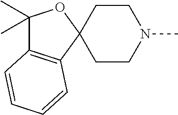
C12(CCN(C)CC1)OC(C)(C)C1=C2C=CC=C1
